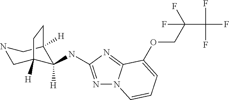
N1=C(NC2([H])C3([H])CNCC2([H])CC3)N=C2N1C=CC=C2OCC(C(F)(F)F)(F)F
